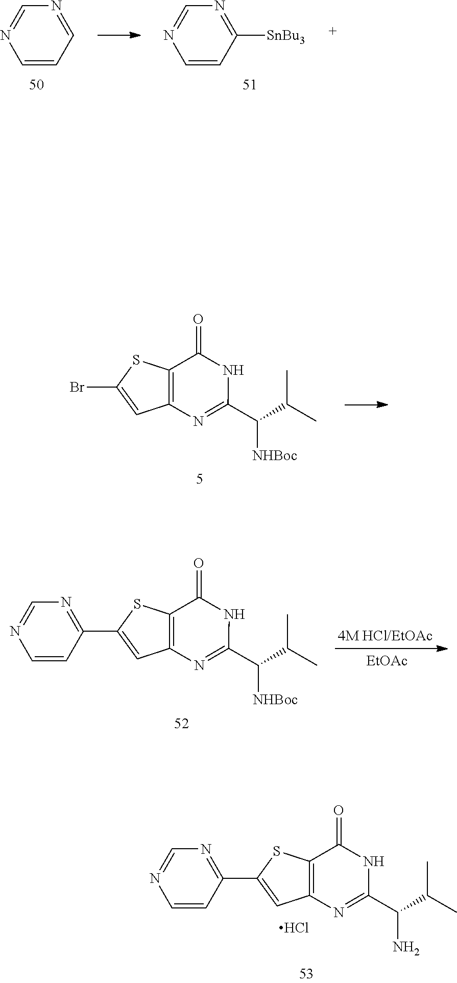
C12=C(SC(C3=NC=NC=C3)=C1)C(=O)NC(C(C(C)C)N)=N2.Cl.C1=CC=NC=N1.C1=CC([SnBu3])=NC=N1.C12=C(SC(Br)=C1)C(=O)NC(C(C(C)C)[NHBoc])=N2.C12=C(SC(C3=NC=NC=C3)=C1)C(=O)NC(C(C(C)C)[NHBoc])=N2.[EtOAc]
